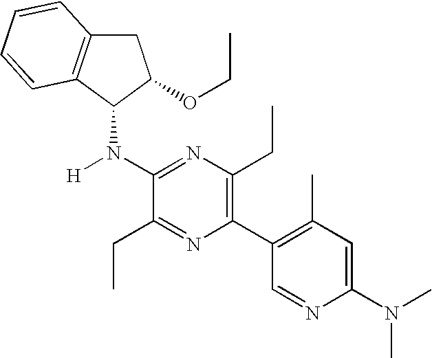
C1(N(C2C3=C(CC2OCC)C=CC=C3)[H])=NC(CC)=C(C2=C(C)C=C(N(C)C)N=C2)N=C1CC
